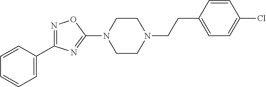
N1=C(C2=CC=CC=C2)N=C(N2CCN(CCC3=CC=C(Cl)C=C3)CC2)O1
